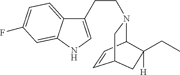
C1=CC2N(CCC3=CNC4=CC(F)=CC=C34)CC1CC2(CC)[H]
